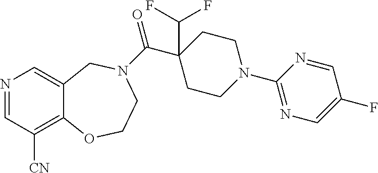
N1=CC([CN])=C2C(=C1)CN(C(C1(C(F)F)CCN(C3=NC=C(F)C=N3)CC1)=O)CCO2
